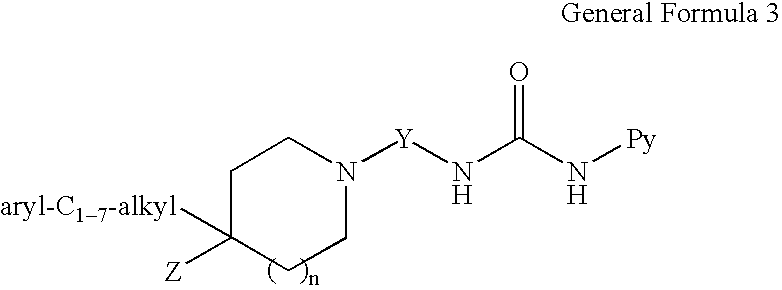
C1C([aryl-C17-alkyl])([Z])CCN([Y]NC(N[Py])=O)C1
